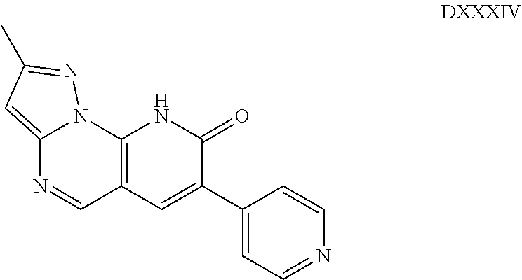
C12=CC(C)=NN1C1=C(C=N2)C=C(C2=CC=NC=C2)C(=O)N1
